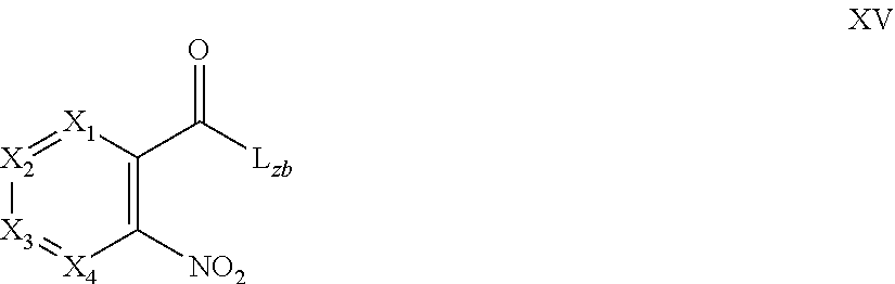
[X2]1=[X1]C(C([Lzb])=O)=C([NO2])[X4]=[X3]1
